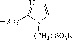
C1=CN([(CH3)4SO3K])C([SO2]C)=N1
